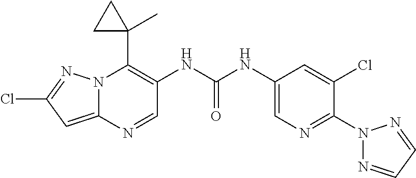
N12C(=CC(Cl)=N1)N=CC(NC(NC1=CN=C(N3N=CC=N3)C(Cl)=C1)=O)=C2C1(C)CC1
